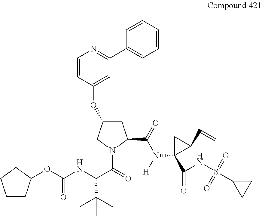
C1C(OC2=CC(C3=CC=CC=C3)=NC=C2)CN(C(=O)C(NC(OC2CCCC2)=O)C(C)(C)C)C1C(=O)N([H])C1(C(NS(C2CC2)(=O)=O)=O)C(C=C)C1
